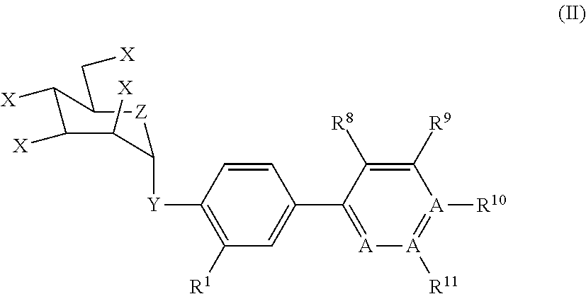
C1([Y]C2[Z]C(C[X])C([X])C([X])C2[X])=C([R1])C=C(C2=[A][A]([R11])=[A]([R10])C([R9])=C2[R8])C=C1
